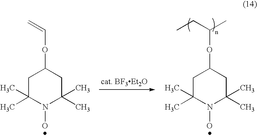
C1C(C)(C)N(O)C(C)(C)CC1OC=C.C1C(C)(C)N(O)C(C)(C)CC1OC(CC)C
